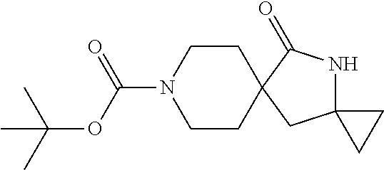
C1CN(C(OC(C)(C)C)=O)CCC12C(=O)NC1(C2)CC1
